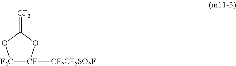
[F2C]1[CF]([CF2CF2SO2F])OC(=[CF2])O1
